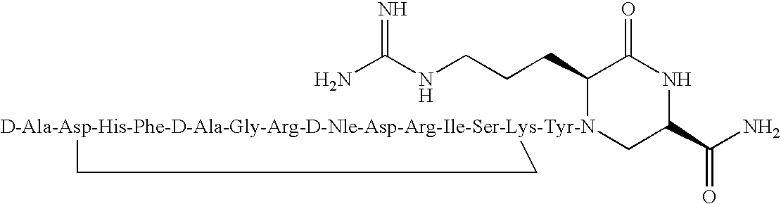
NC(NCCCC1[D-Ala-Asp-His-Phe-D-Ala-Gly-Arg-D-Nle-Asp-Arg-Ile-Ser-Lys-Tyr-N]2(CC(C(N)=O)NC1=O)CC2)=N
